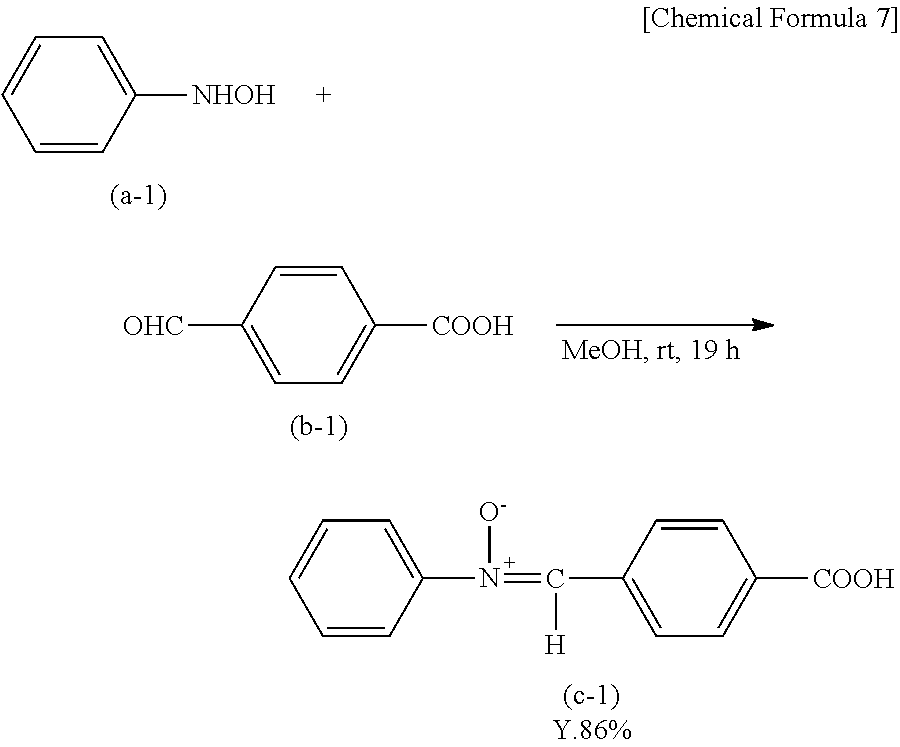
C1=CC([NHOH])=CC=C1.C1=CC([COOH])=CC=C1[OHC].C1=CC([COOH])=CC=C1C(=N(C1=CC=CC=C1)[O-])[H]
